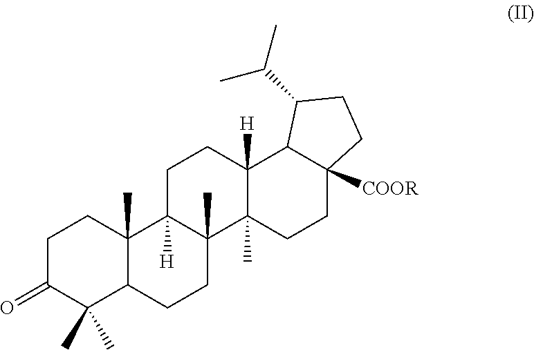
C1C(=O)C(C)(C)C2C(C)(C1)C1([H])C(C)(CC2)C2(C)C([H])(CC1)C1C([COOR])(CC2)CCC1C(C)C
